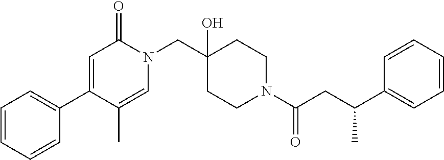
N1(CC2(O)CCN(C(=O)CC(C3=CC=CC=C3)C)CC2)C(=O)C=C(C2=CC=CC=C2)C(C)=C1
